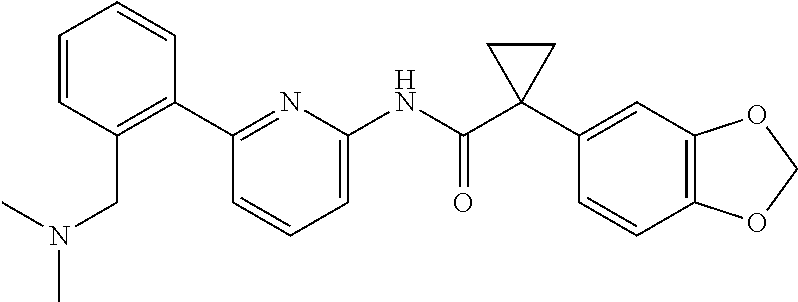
C1=CC(CN(C)C)=C(C2=NC(NC(C3(C4=CC5=C(C=C4)OCO5)CC3)=O)=CC=C2)C=C1
